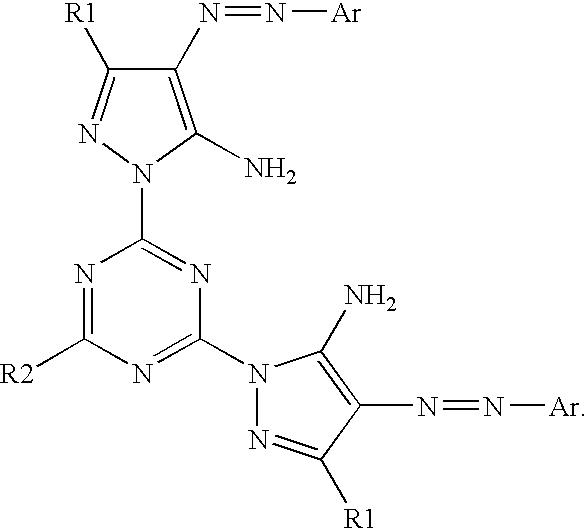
C1(N=N[Ar])=C(N)N(C2=NC(N3N=C([R1])C(N=N[Ar])=C3N)=NC([R2])=N2)N=C1[R1]
